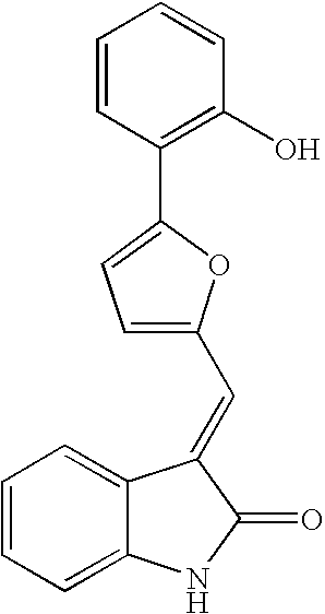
C1=CC=C2C(=C1)C(=CC1=CC=C(C3=C(O)C=CC=C3)O1)C(=O)N2
